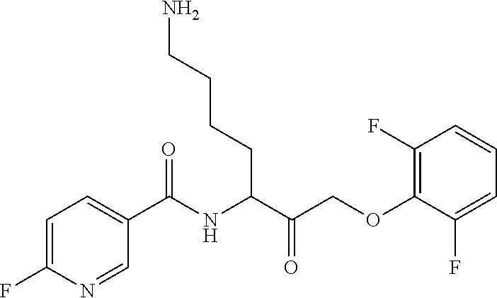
C1=C(F)N=CC(C(NC(C(COC2=C(F)C=CC=C2F)=O)CCCCN)=O)=C1
